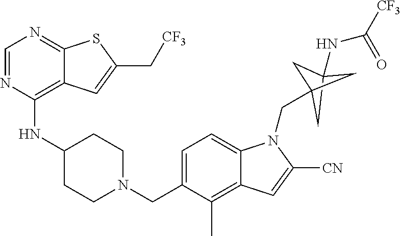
C1=NC(NC2CCN(CC3=CC=C4C(=C3C)C=C([CN])N4CC34CC(NC(=O)[CF3])(C3)C4)CC2)=C2C(=N1)SC(C[CF3])=C2
